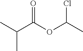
O=C(OC(C)Cl)C(C)C
